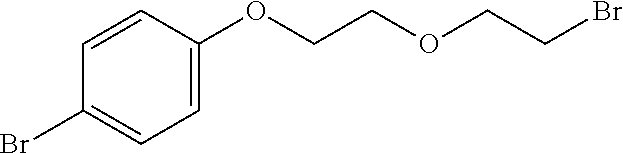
C1(Br)=CC=C(OCCOCCBr)C=C1
